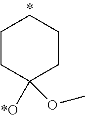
C1CC([*O])(OC)CCC1
